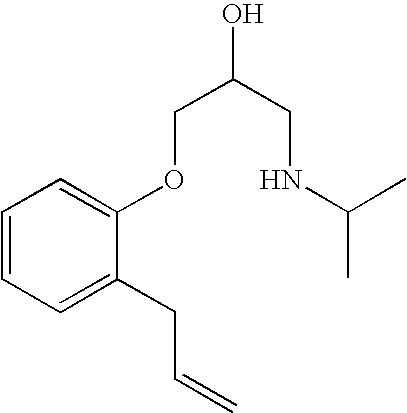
C1=CC=C(CC=C)C(OCC(O)CNC(C)C)=C1
